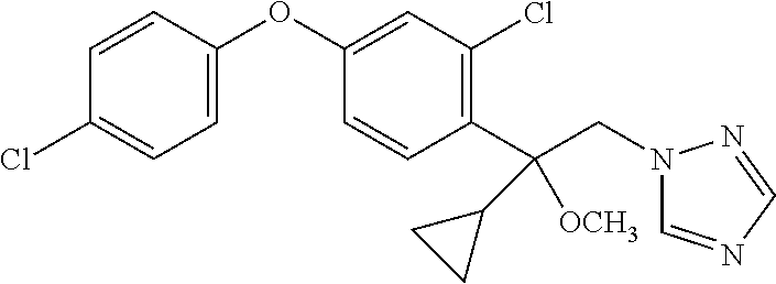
C1=CC(OC2=CC(Cl)=C(C(CN3C=NC=N3)(C3CC3)[OCH3])C=C2)=CC=C1Cl
